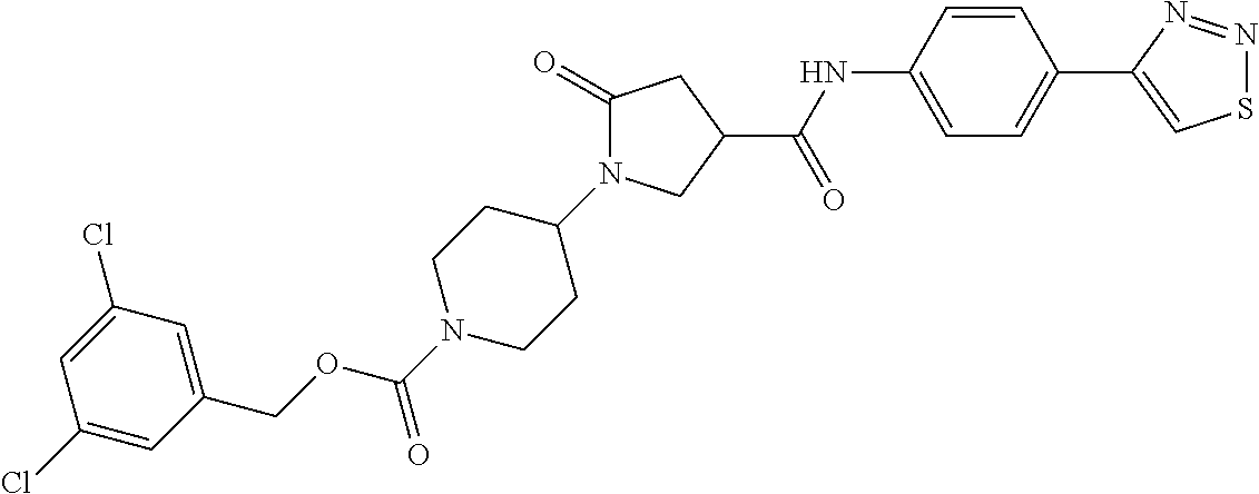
C1(Cl)=CC(COC(N2CCC(N3C(=O)CC(C(NC4=CC=C(C5=CSN=N5)C=C4)=O)C3)CC2)=O)=CC(Cl)=C1
